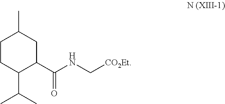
C1CC(C(C)C)C(C(NC[CO2Et])=O)CC1C
